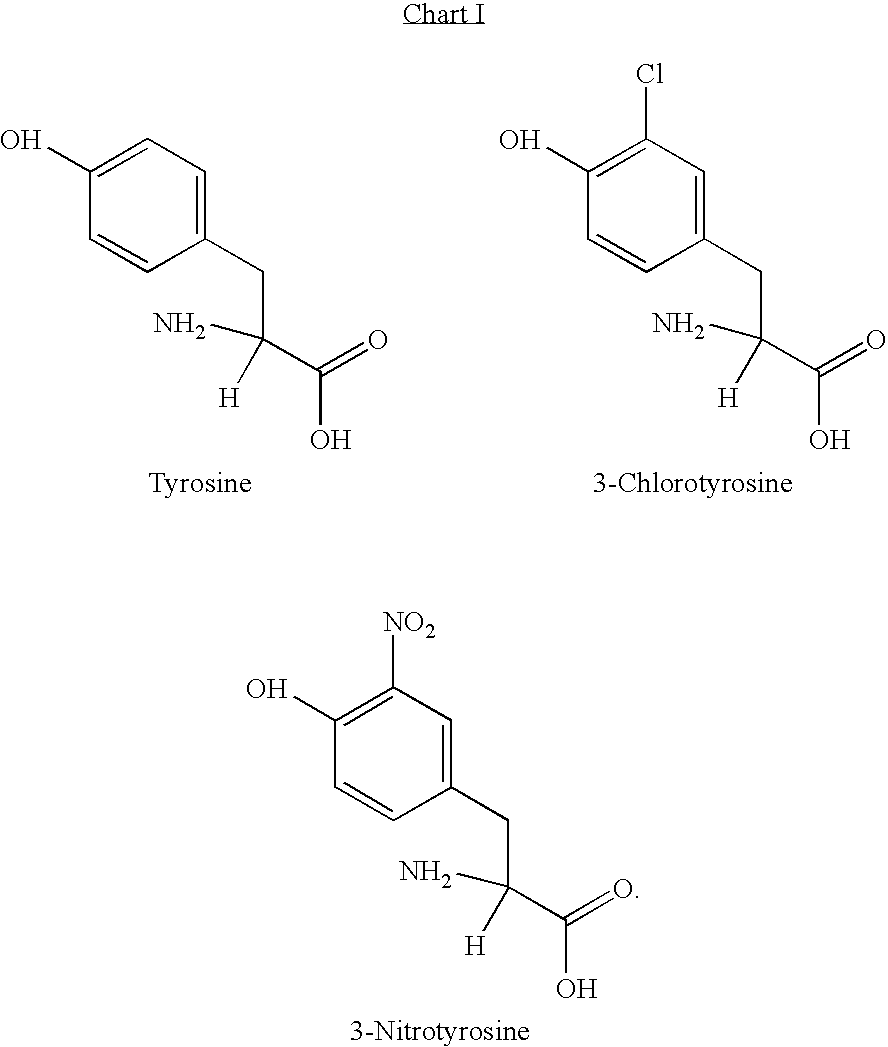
C1(O)=CC=C(CC(C(=O)O)([H])N)C=C1.C1(O)=C(Cl)C=C(CC(C(=O)O)([H])N)C=C1.C1(O)=C([NO2])C=C(CC(C(=O)O)([H])N)C=C1
